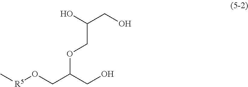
C[R5]OCC(CO)OCC(CO)O
